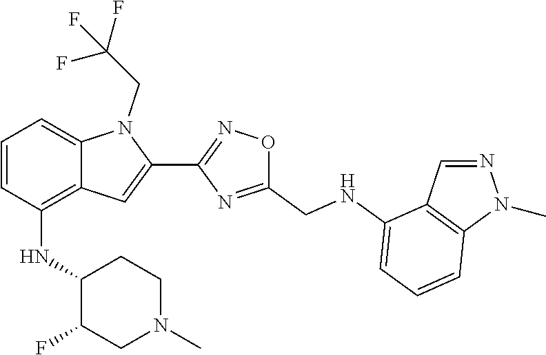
C1(C2=CC3=C(NC4C(F)CN(C)CC4)C=CC=C3N2CC(F)(F)F)=NOC(CNC2=CC=CC3=C2C=NN3C)=N1
